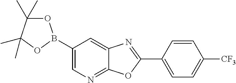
C1=C(B2OC(C)(C)C(C)(C)O2)C=C2C(=N1)OC(C1=CC=C([CF3])C=C1)=N2
